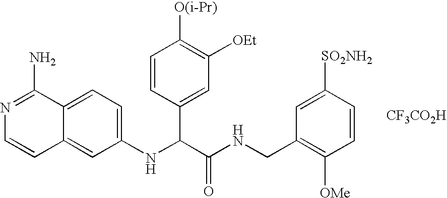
C1(NC(C(NCC2=C([OMe])C=CC([SO2NH2])=C2)=O)C2=CC([OEt])=C([O(i-Pr)])C=C2)=CC=C2C(=C1)C=CN=C2N.[CF3CO2H]
